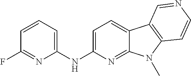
N(C1=CC=C2C(=N1)N(C)C1=C2C=NC=C1)C1=CC=CC(F)=N1
